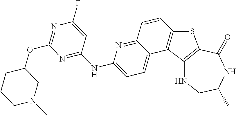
C12=C(C(=O)NC(C)CN1)SC1=C2C2=CC=C(NC3=NC(OC4CCCN(C)C4)=NC(F)=C3)N=C2C=C1
